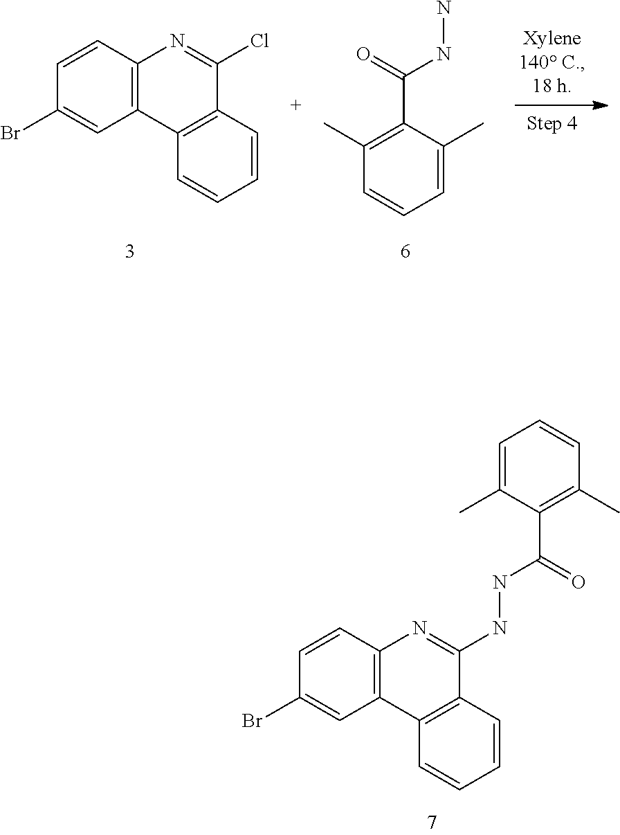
C12=C(C3=C(C(NNC(C4=C(C)C=CC=C4C)=O)=N1)C=CC=C3)C=C(Br)C=C2.C12=C(C3=C(C(Cl)=N1)C=CC=C3)C=C(Br)C=C2.C1(C(=O)NN)=C(C)C=CC=C1C
